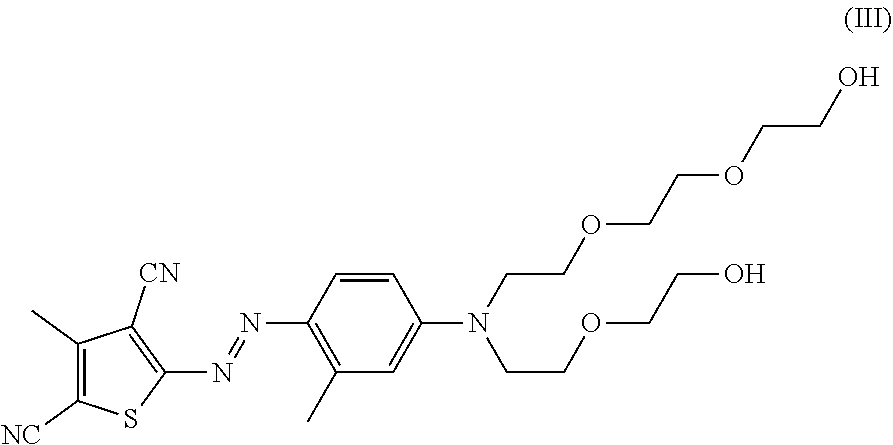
C1=CC(N=NC2=C([CN])C(C)=C([NC])S2)=C(C)C=C1N(CCOCCO)CCOCCOCCO
